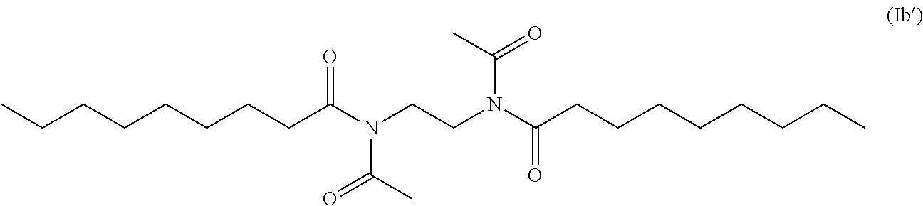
CCCCCCCCC(N(CCN(C(CCCCCCCC)=O)C(C)=O)C(C)=O)=O
